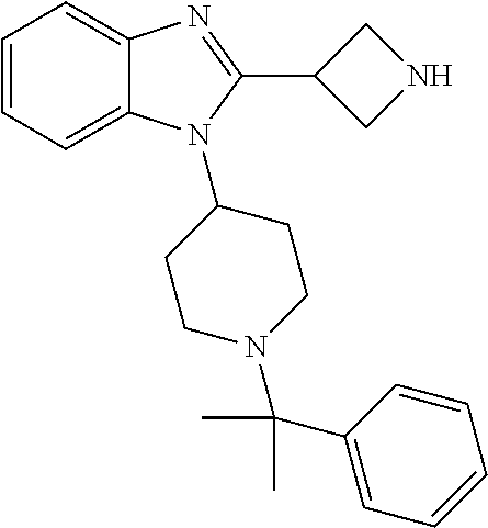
C1=CC=C2C(=C1)N=C(C1CNC1)N2C1CCN(C(C2=CC=CC=C2)(C)C)CC1
